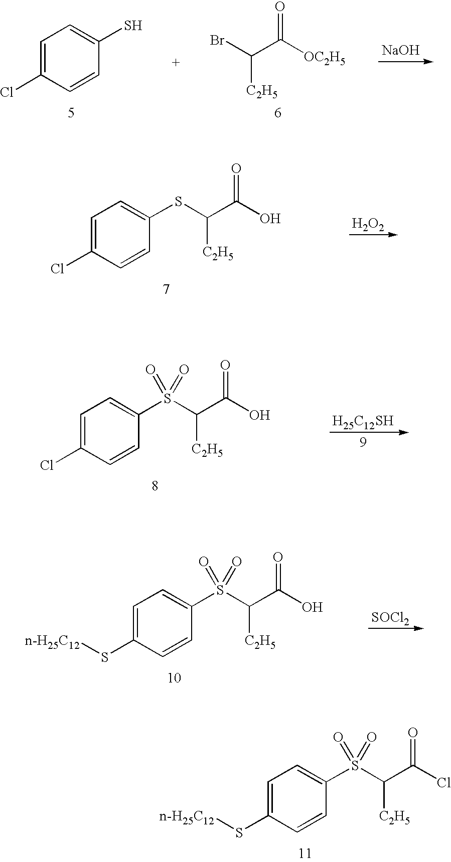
C1=C(Cl)C=CC(S)=C1.BrC(C([OC2H5])=O)[C2H5].[NaOH].C1=C(Cl)C=CC(SC(C(O)=O)[C2H5])=C1.[H2O2].C1=C(Cl)C=CC(S(C(C(O)=O)[C2H5])(=O)=O)=C1.[H25C12SH].C1=C(S[n-H25C12])C=CC(S(C(C(O)=O)[C2H5])(=O)=O)=C1.[SOCl2].C1=C(S[n-H25C12])C=CC(S(C(C(Cl)=O)[C2H5])(=O)=O)=C1
